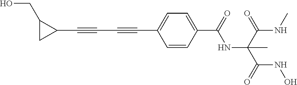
C1(C#CC#CC2=CC=C(C(=O)NC(C(NC)=O)(C(=O)NO)C)C=C2)C(CO)C1
